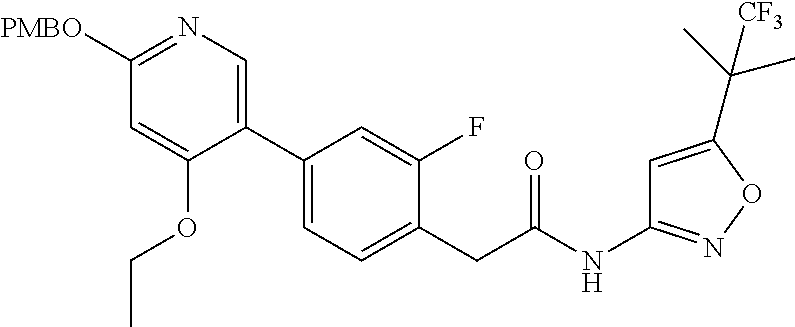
N(C1=NOC(C(C)(C)[CF3])=C1)C(CC1=CC=C(C2=CN=C([PMBO])C=C2OCC)C=C1F)=O
